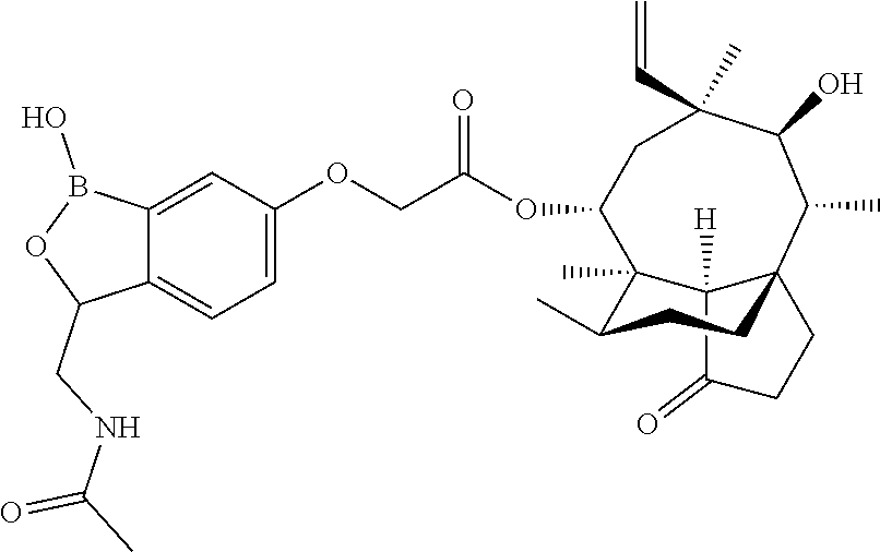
C12([H])C(=O)CCC13CCC(C)C2(C)C(OC(COC1=CC=C2C(=C1)B(O)OC2CNC(C)=O)=O)CC(C=C)(C)C(O)C3C
